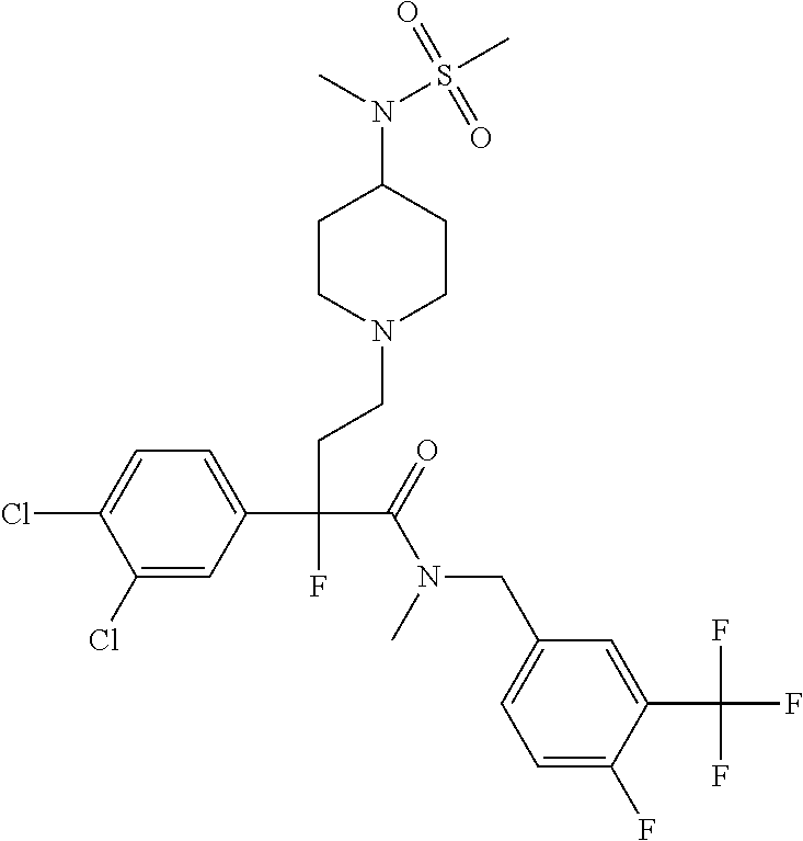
C1(Cl)=CC(C(CCN2CCC(N(C)S(C)(=O)=O)CC2)(C(=O)N(CC2=CC=C(F)C(C(F)(F)F)=C2)C)F)=CC=C1Cl
